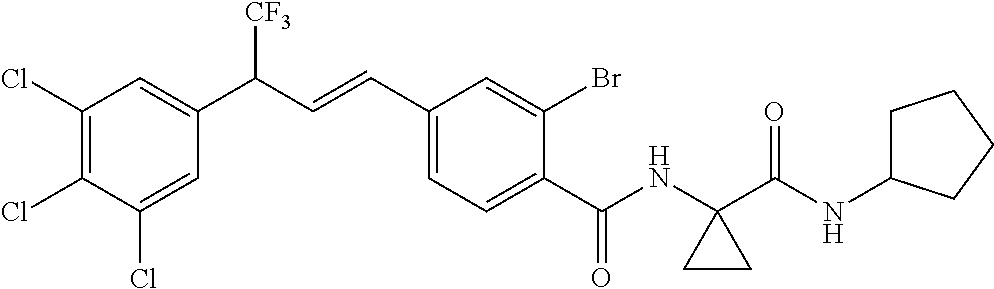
C1(Cl)=C(Cl)C(Cl)=CC(C(C=CC2=CC=C(C(NC3(C(NC4CCCC4)=O)CC3)=O)C(Br)=C2)[CF3])=C1
